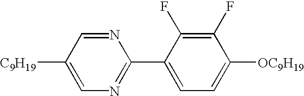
C1([C9H19])=CN=C(C2=CC=C([OC9H19])C(F)=C2F)N=C1
